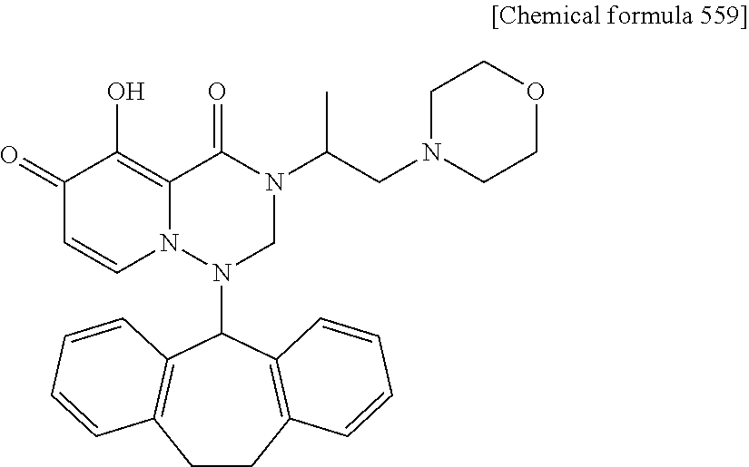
C1(=O)C=CN2C(=C1O)C(=O)N(C(CN1CCOCC1)C)CN2C1C2=C(CCC3=C1C=CC=C3)C=CC=C2
